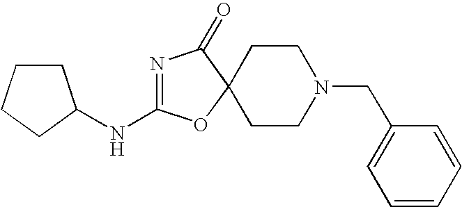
N1=C(NC2CCCC2)OC2(C1=O)CCN(CC1=CC=CC=C1)CC2
